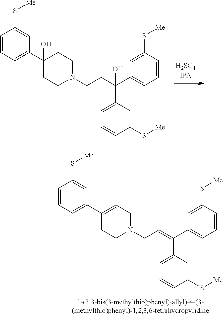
C1=CC=C(C2(O)CCN(CCC(C3=CC=CC(S[Me])=C3)(O)C3=CC=CC(S[Me])=C3)CC2)C=C1S[Me].C1=CC=C(C2=CCN(CC=C(C3=CC=CC(S[Me])=C3)C3=CC=CC(S[Me])=C3)CC2)C=C1S[Me]
